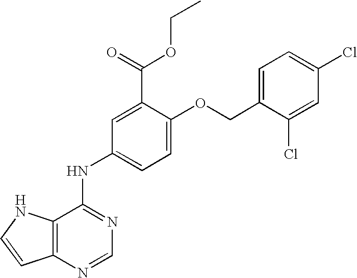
C12=C(N=CN=C1NC1=CC=C(OCC3=CC=C(Cl)C=C3Cl)C(C(=O)OCC)=C1)C=CN2
